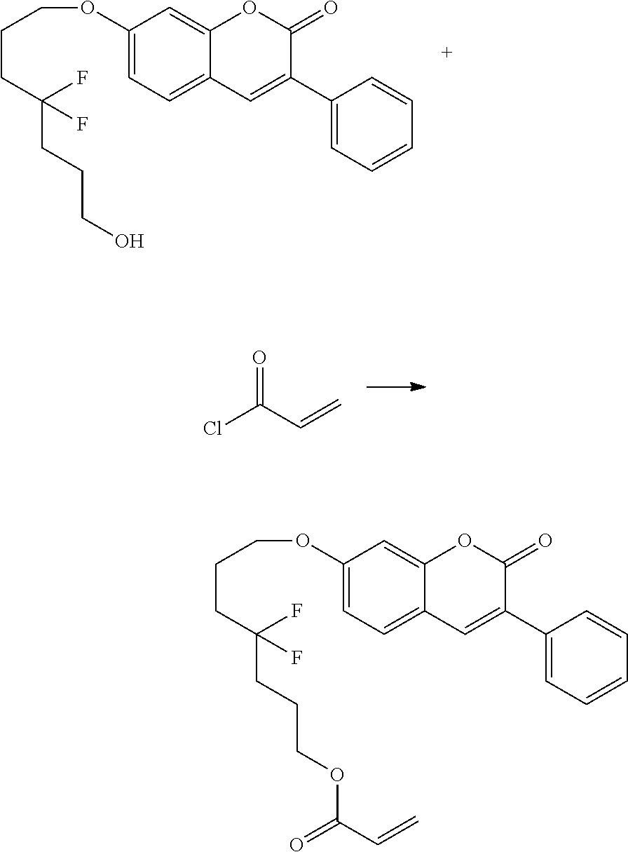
C1(OCCCC(CCCO)(F)F)=CC=C2C(=C1)OC(=O)C(C1=CC=CC=C1)=C2.O=C(C=C)Cl.C1(OCCCC(CCCOC(C=C)=O)(F)F)=CC=C2C(=C1)OC(=O)C(C1=CC=CC=C1)=C2
